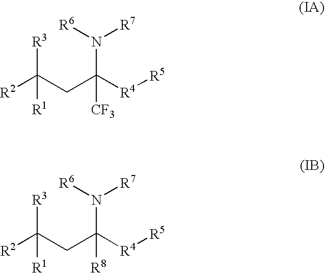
[R3]C(CC([R4][R5])(N([R6])[R7])[CF3])([R2])[R1].[R3]C(CC([R4][R5])(N([R6])[R7])[R8])([R2])[R1]
